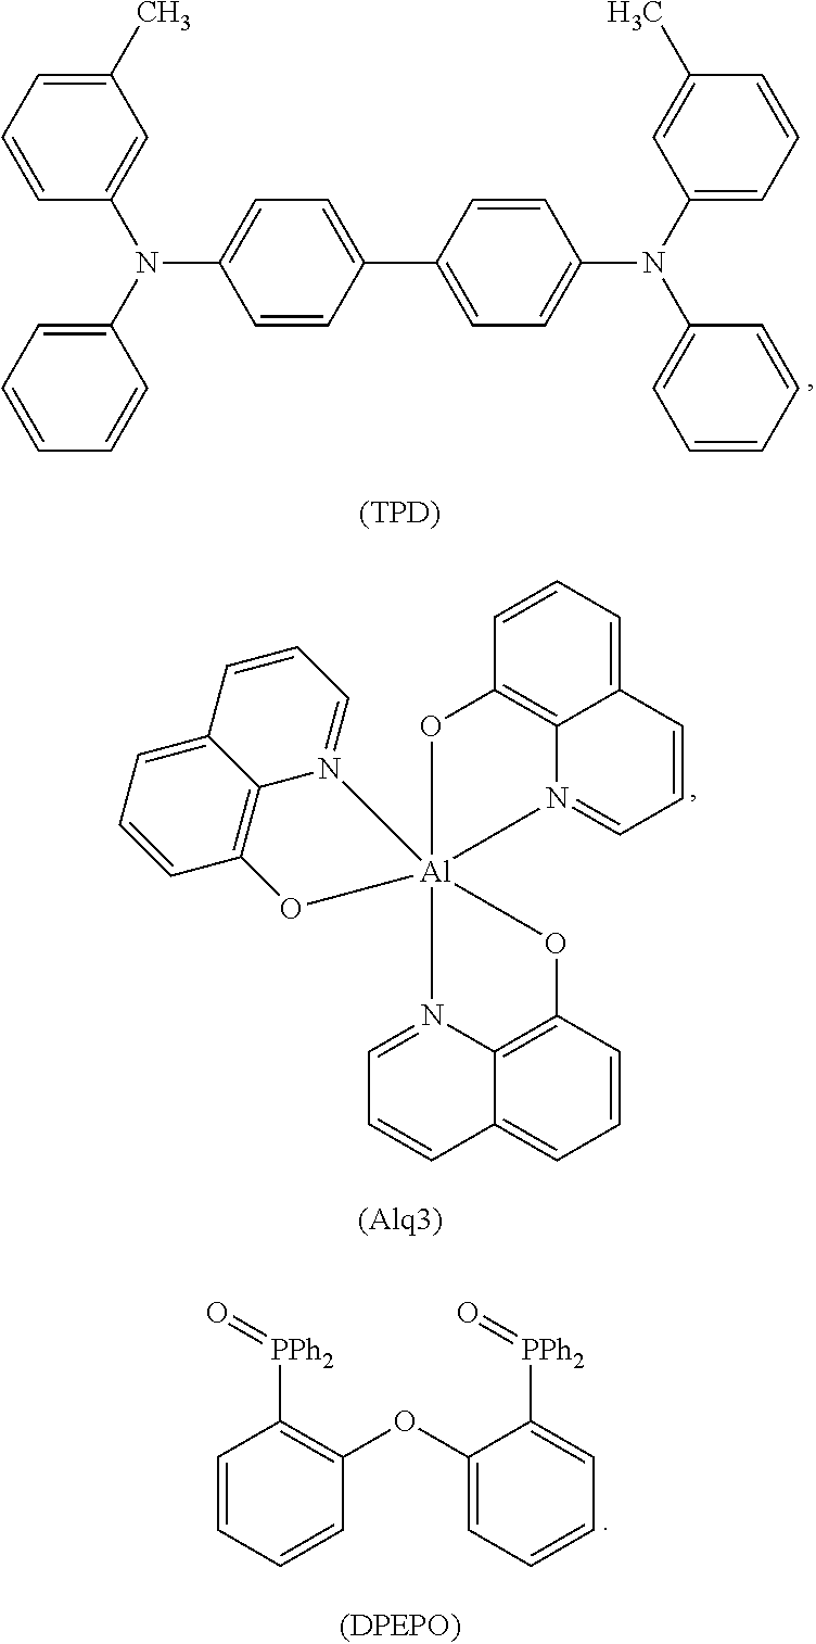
C1(C)=CC=CC(N(C2=CC=CC=C2)C2=CC=C(C3=CC=C(N(C4=CC=CC(C)=C4)C4=CC=CC=C4)C=C3)C=C2)=C1.[(TPD)].[Al]123(N4=CC=CC5=CC=CC(=C45)O1)(N1=CC=CC4=CC=CC(=C41)O2)N1=CC=CC2=CC=CC(=C12)O3.C1=CC=CC(OC2=CC=CC=C2[PPh2]=O)=C1[PPh2]=O
